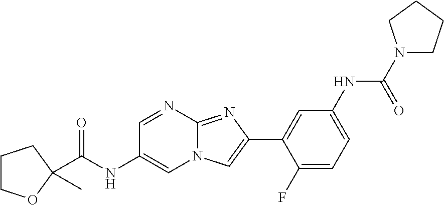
C1=NC2=NC(C3=CC(NC(N4CCCC4)=O)=CC=C3F)=CN2C=C1NC(=O)C1(C)OCCC1
